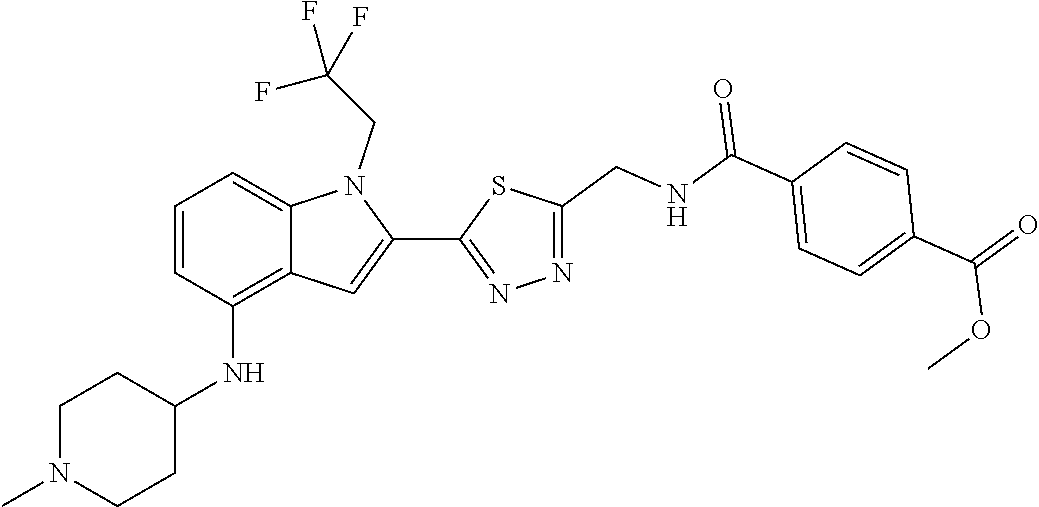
N1=C(C2=CC3=C(NC4CCN(C)CC4)C=CC=C3N2CC(F)(F)F)SC(CNC(C2=CC=C(C(OC)=O)C=C2)=O)=N1
